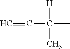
C#CC([H])(C)C
